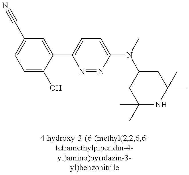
C1=C(O)C(C2=CC=C(N(C)C3CC(C)(C)NC(C)(C)C3)N=N2)=CC(C#N)=C1
